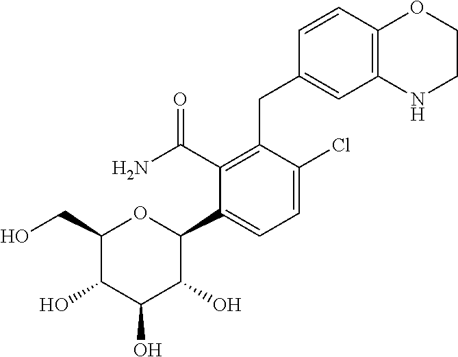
C1(CO)C(O)C(O)C(O)C(C2=CC=C(Cl)C(CC3=CC4=C(C=C3)OCCN4)=C2C(N)=O)O1
